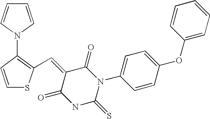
C1=CN(C2=C(C=C3C(=O)NC(=S)N(C4=CC=C(OC5=CC=CC=C5)C=C4)C3=O)SC=C2)C=C1
